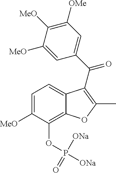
C12=C(OP([ONa])([ONa])=O)C([MeO])=CC=C1C(C(=O)C1=CC([OMe])=C([MeO])C([MeO])=C1)=C(C)O2
